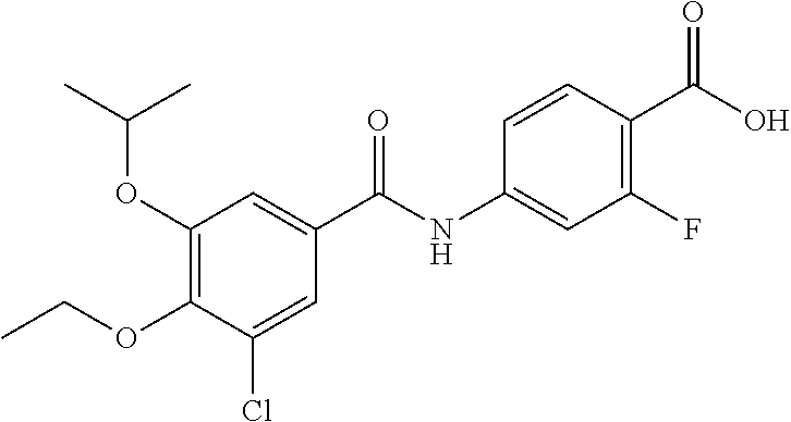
C1(OC(C)C)=C(OCC)C(Cl)=CC(C(NC2=CC(F)=C(C(O)=O)C=C2)=O)=C1
